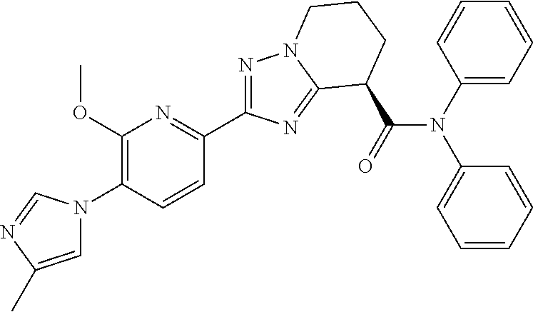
N1=C(C2=NC(OC)=C(N3C=C(C)N=C3)C=C2)N=C2N1CCCC2C(=O)N(C1=CC=CC=C1)C1=CC=CC=C1
